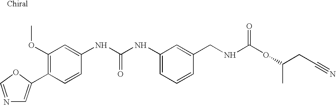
C1(C2=CN=CO2)=C(OC)C=C(NC(NC2=CC=CC(CNC(OC(C)CC#N)=O)=C2)=O)C=C1
